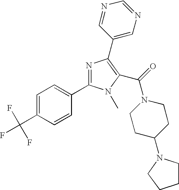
C1=C(C(F)(F)F)C=CC(C2=NC(C3=CN=CN=C3)=C(C(=O)N3CCC(N4CCCC4)CC3)N2C)=C1
